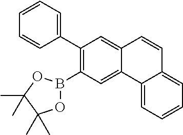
C1(C2=CC=CC=C2)=C(B2OC(C)(C)C(C)(C)O2)C=C2C(=C1)C=CC1=CC=CC=C21
